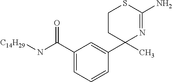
C1(C(N[C14H29])=O)=CC=CC(C2(C)N=C(N)SCC2)=C1
